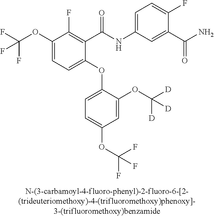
C1(OC2=CC=C(OC(F)(F)F)C=C2OC([D])([D])[D])=CC=C(OC(F)(F)F)C(F)=C1C(NC1=CC=C(F)C(C(N)=O)=C1)=O
